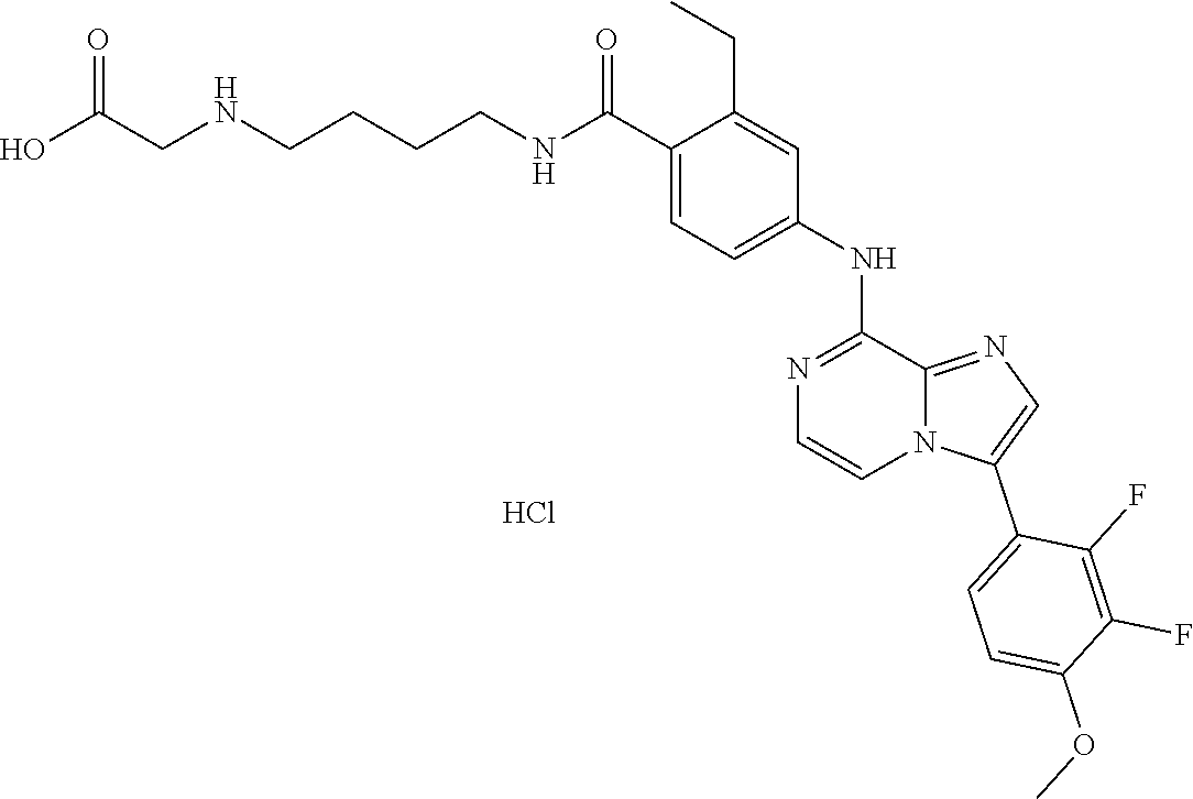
C1(C(NCCCCNCC(O)=O)=O)=CC=C(NC2=NC=CN3C2=NC=C3C2=CC=C(OC)C(F)=C2F)C=C1CC.Cl
